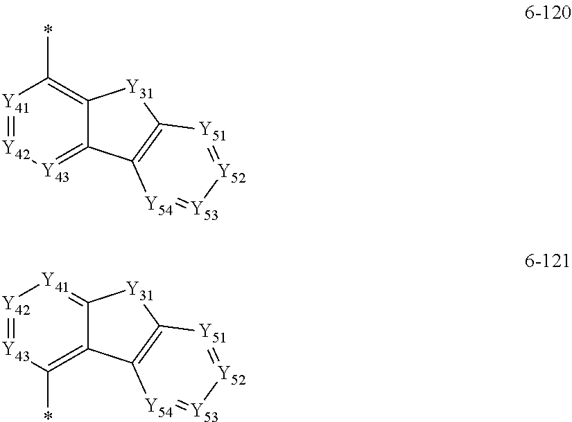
[Y42]1=[Y43]C(*)=C2C(=[Y41]1)[Y31]C1=C2[Y54]=[Y53][Y52]=[Y51]1.[Y41]1=[Y42][Y43]=C2C(=C1*)[Y31]C1=C2[Y54]=[Y53][Y52]=[Y51]1
